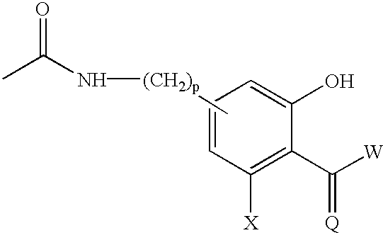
CC(N[(CH2)p]C)=O.C1=CC([X])=C(C([W])=[Q])C(O)=C1
